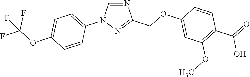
N1=CN(C2=CC=C(OC(F)(F)F)C=C2)N=C1COC1=CC(OC)=C(C(O)=O)C=C1
